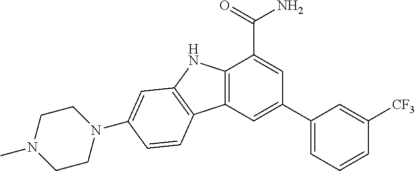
C12=C(C=C(C3=CC=CC([CF3])=C3)C=C1C(=O)N)C1=C(N2)C=C(N2CCN(C)CC2)C=C1
